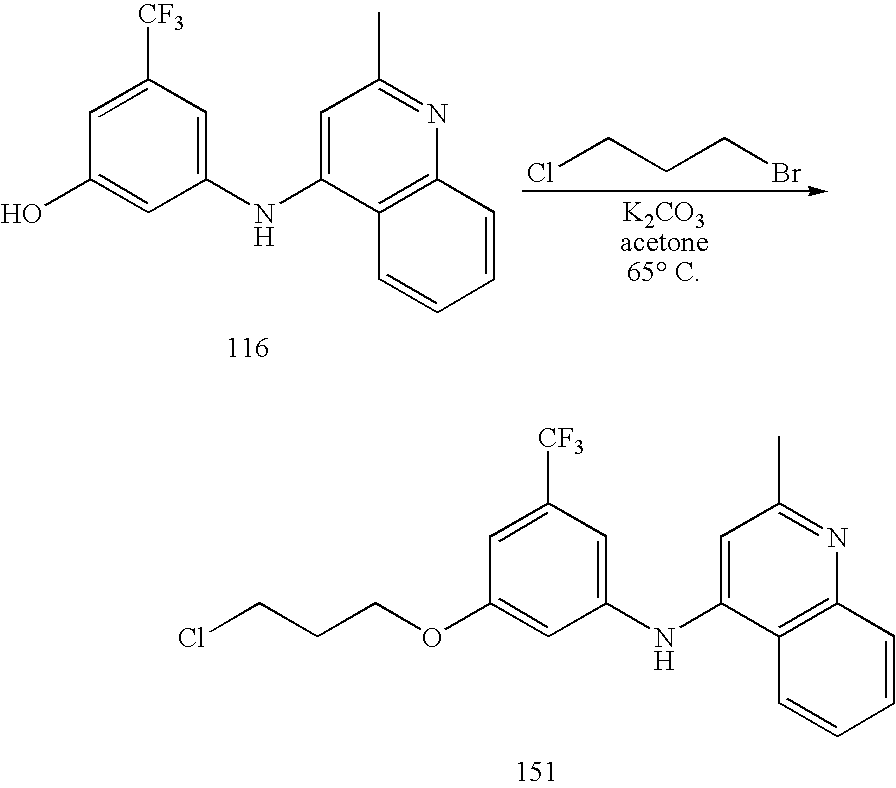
ClCCCOC1=CC(NC2=CC(C)=NC3=C2C=CC=C3)=CC([CF3])=C1.C1=C([CF3])C=C(NC2=CC(C)=NC3=C2C=CC=C3)C=C1O.ClCCCBr
